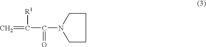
C(=O)(C([R1])=C)N1CCCC1
